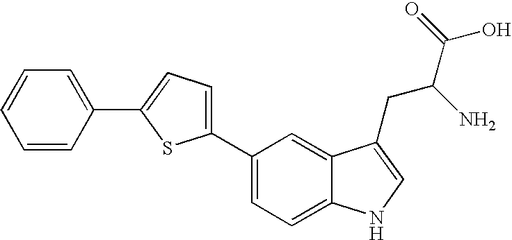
C1=CC(C2=CC=C(C3=CC=C4C(=C3)C(CC(N)C(=O)O)=CN4)S2)=CC=C1
